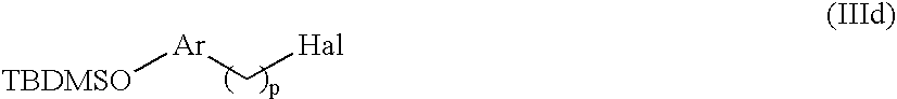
[TBDMSO][Ar]C[Hal]
